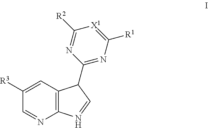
C12=C(N=CC([R3])=C1)N=CC2C1=NC([R1])=[X1]C([R2])=N1
